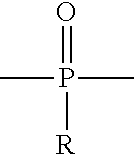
O=P(C)(C)[R]
